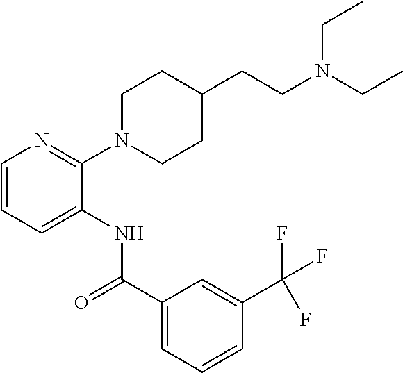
C1=CC=C(NC(C2=CC=CC(C(F)(F)F)=C2)=O)C(N2CCC(CCN(CC)CC)CC2)=N1
